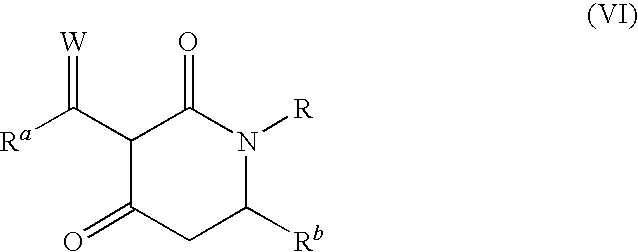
C1(C([Ra])=[W])C(=O)CC([Rb])N([R])C1=O
